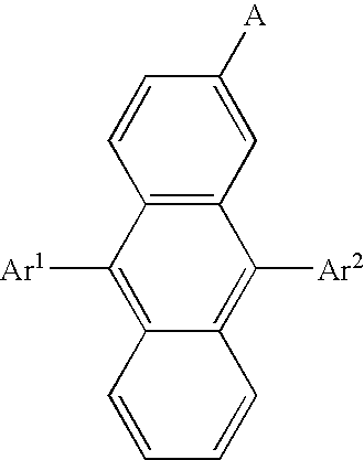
C1=CC2=C(C([Ar2])=C3C(=C2[Ar1])C=CC=C3)C=C1[A]
